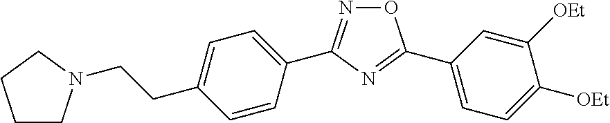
O1N=C(C2=CC=C(CCN3CCCC3)C=C2)N=C1C1=CC=C([OEt])C([OEt])=C1
